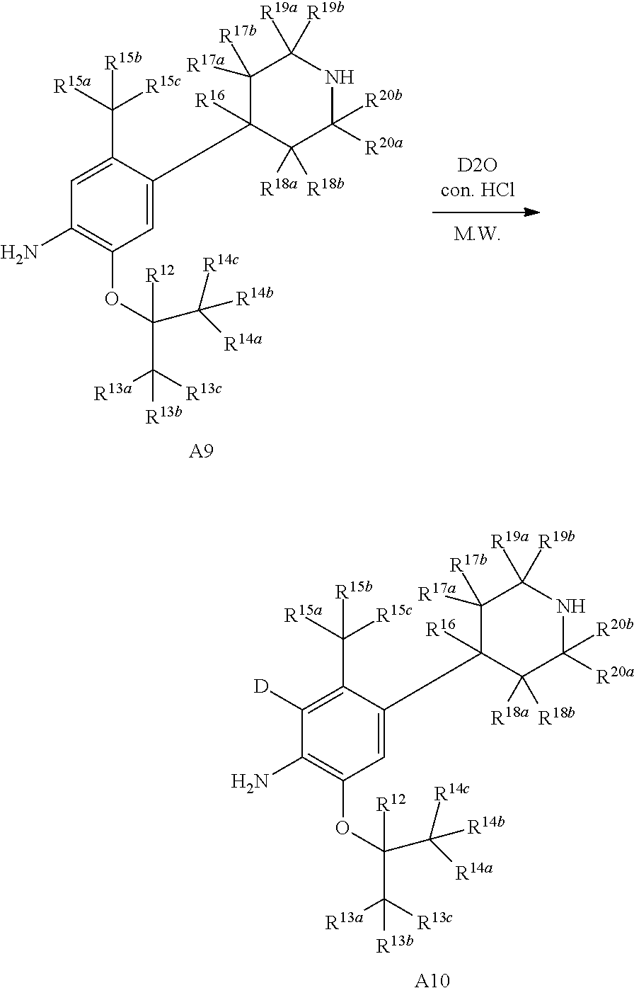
C([R12])(C([R13c])([R13a])[R13b])(C([R14a])([R14c])[R14b])OC1=C(N)C=C(C([R15a])([R15c])[R15b])C(C2([R16])C([R17a])([R17b])C([R19b])([R19a])NC([R20a])([R20b])C2([R18b])[R18a])=C1.[A9].C([R12])(C([R13c])([R13a])[R13b])(C([R14a])([R14c])[R14b])OC1=C(N)C([D])=C(C([R15a])([R15c])[R15b])C(C2([R16])C([R17a])([R17b])C([R19b])([R19a])NC([R20a])([R20b])C2([R18b])[R18a])=C1.[A10]
